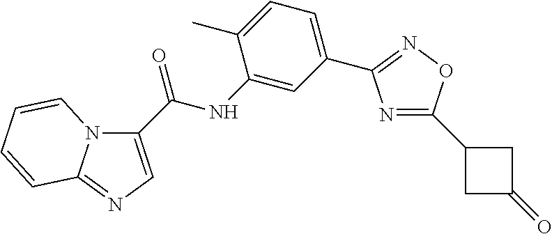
C1(NC(=O)C2=CN=C3N2C=CC=C3)=CC(C2=NOC(C3CC(=O)C3)=N2)=CC=C1C
